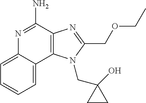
C12=C(C(N)=NC3=CC=CC=C13)N=C(COCC)N2CC1(O)CC1
